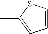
C1=CSC(C)=C1
